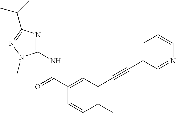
C1(C)=C(C#CC2=CC=CN=C2)C=C(C(NC2=NC(C(C)C)=NN2C)=O)C=C1
